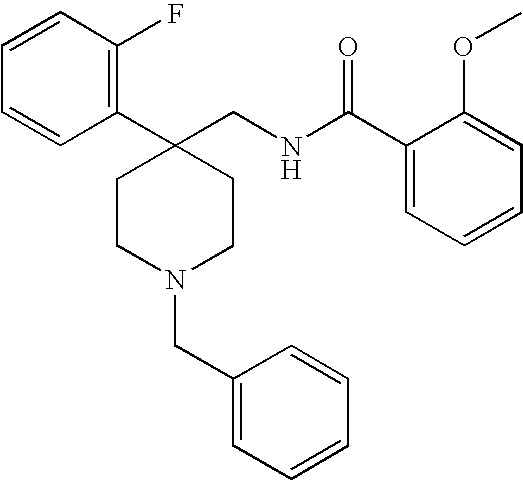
C1CC(C2=C(F)C=CC=C2)(CNC(C2=CC=CC=C2OC)=O)CCN1CC1=CC=CC=C1
